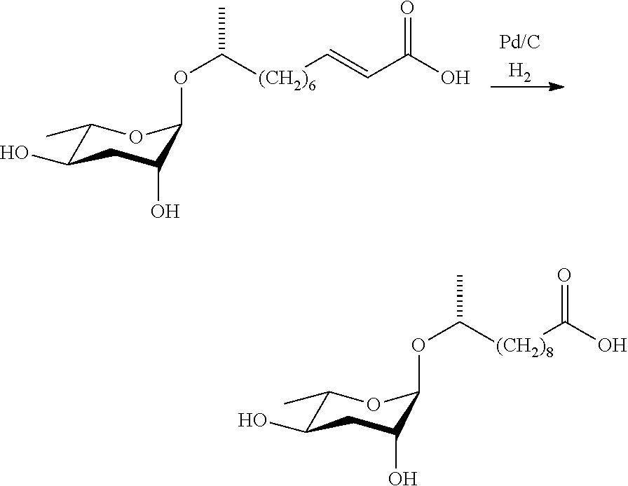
C1(C)C(O)CC(O)C(OC(C)[(CH2)6]C=CC(O)=O)O1.[Pd/CH2].C1(C)C(O)CC(O)C(OC(C)[(CH2)8]C(O)=O)O1
